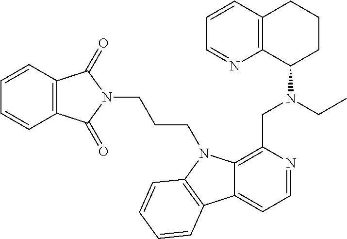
C1=CC2=C(N=C1)C(N(CC1=C3C(=CC=N1)C1=C(N3CCCN3C(=O)C4=C(C3=O)C=CC=C4)C=CC=C1)CC)CCC2
